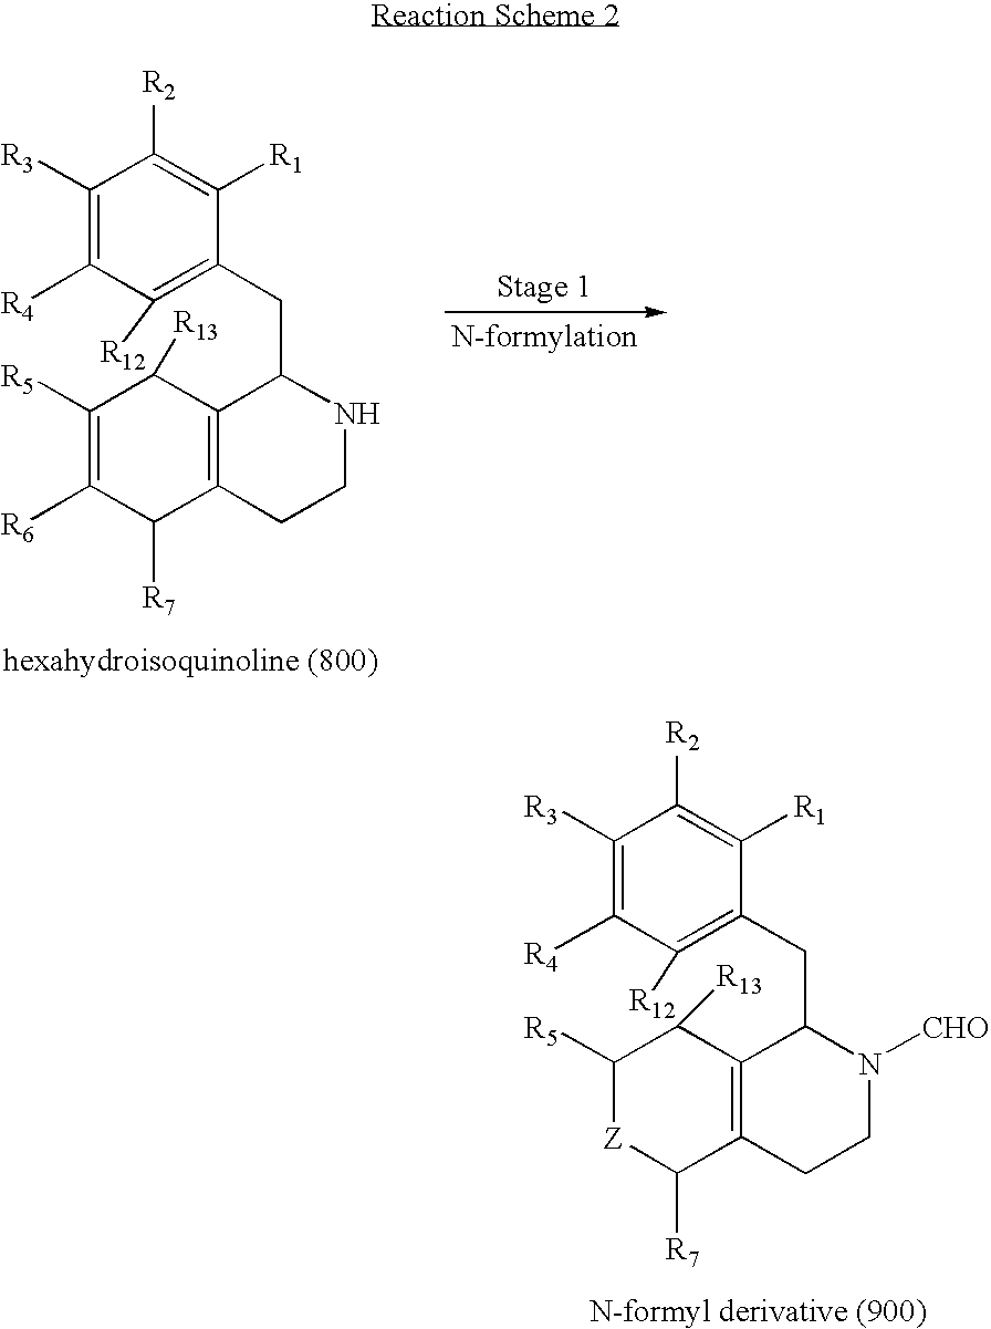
C1([R3])=C([R4])C([R12])=C(CC2C3=C(C([R7])[Z]C([R5])C3[R13])CCN2[CHO])C([R1])=C1[R2].C1([R3])=C([R4])C([R12])=C(CC2C3=C(C([R7])C([R6])=C([R5])C3[R13])CCN2)C([R1])=C1[R2]
